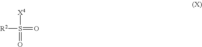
[R2]S(=O)([X4])=O
